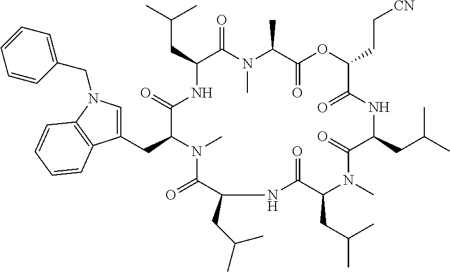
C(C1C(=O)N(C)C(C)C(=O)OC(CC[CN])C(=O)NC(CC(C)C)C(=O)N(C)C(CC(C)C)C(=O)NC(CC(C)C)C(=O)N(C)C(CC2=CN(CC3=CC=CC=C3)C3=C2C=CC=C3)C(=O)N1)C(C)C
